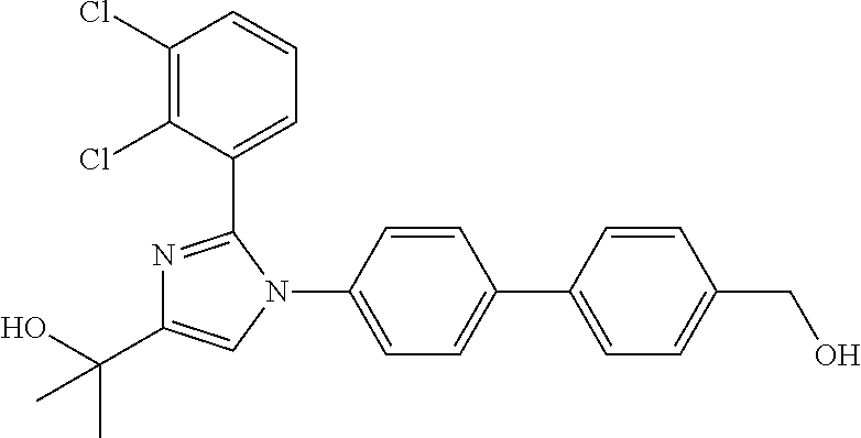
C1=C(C2=CC=C(N3C(C4=CC=CC(Cl)=C4Cl)=NC(C(C)(O)C)=C3)C=C2)C=CC(CO)=C1
